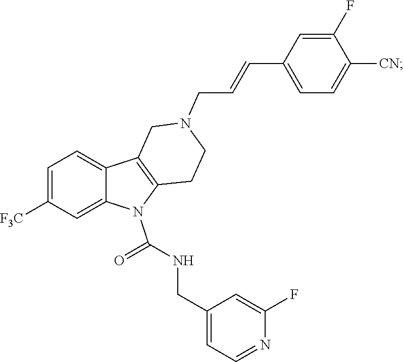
C1=C([F3C])C=C2C(=C1)C1=C(N2C(=O)NCC2=CC=NC(F)=C2)CCN(CC=CC2=CC=C([CN])C(F)=C2)C1
